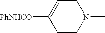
C1CN(C)CC=C1[PhNHCO]
